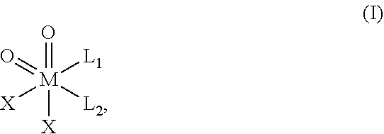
[M]([L1])(=O)([X])(=O)([L2])[X]
